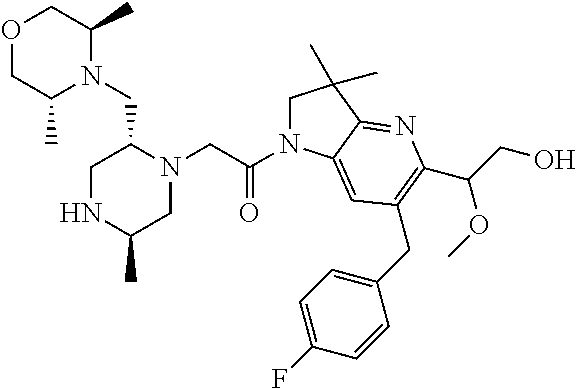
O1CC(C)N(CC2CNC(C)CN2CC(N2CC(C)(C)C3=NC(C(CO)OC)=C(CC4=CC=C(F)C=C4)C=C23)=O)C(C)C1
